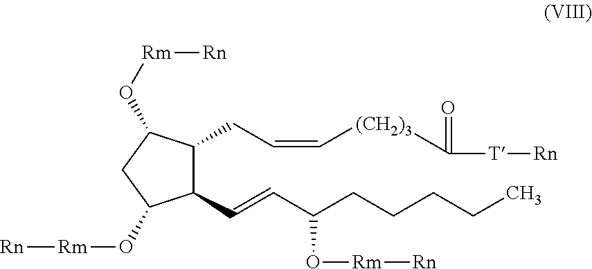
C1(C=CC(CCCCC)O[Rm][Rn])C(CC=C[(CH2)3]C(=O)[T][Rn])C(O[Rm][Rn])CC1O[Rm][Rn]
